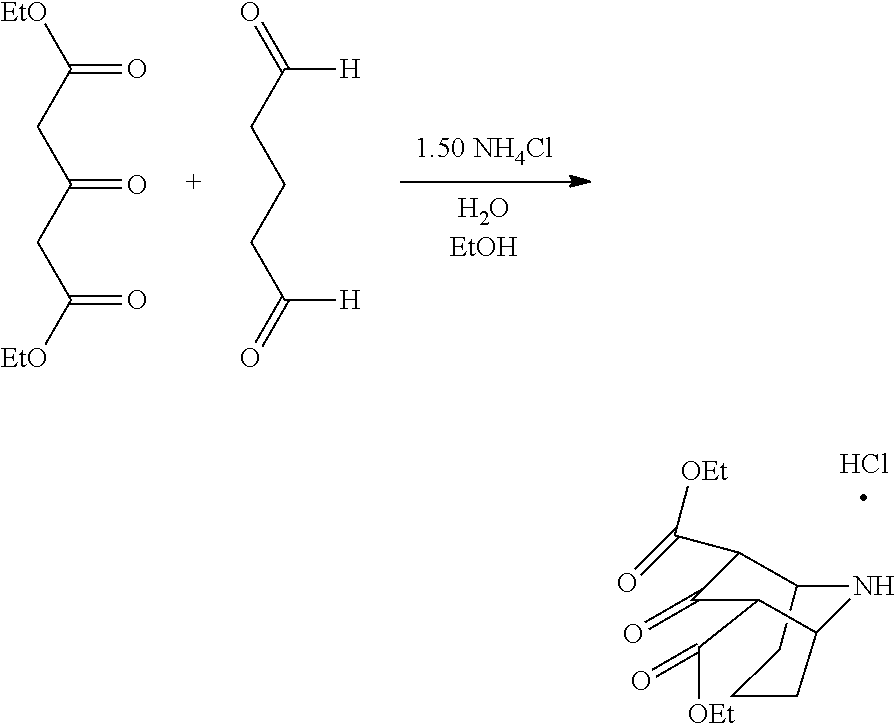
[1.50 NH4Cl].[H2OEtOH].[EtO]C(CC(CC([EtO])=O)=O)=O.O=C(CCCC(=O)[H])[H].C12CCCC(C(C([OEt])=O)C(=O)C1C(=O)[OEt])N2
